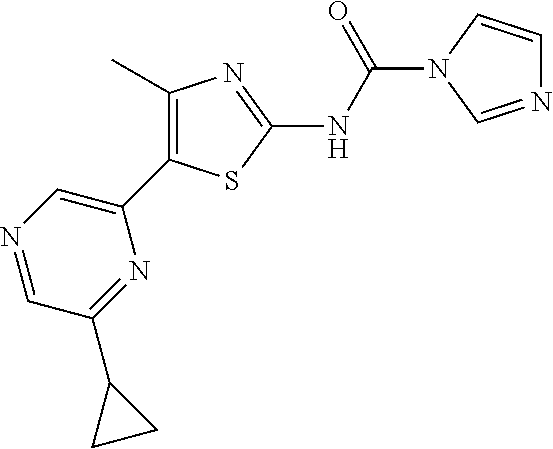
N1=CC(C2CC2)=NC(C2=C(C)N=C(NC(=O)N3C=CN=C3)S2)=C1
